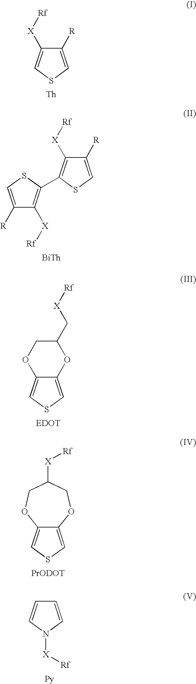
C1([R])=CSC=C1[X][Rf].[Th].C1([R])=CSC(C2=C([X][Rf])C([R])=CS2)=C1[X][Rf].[BiTh].C12=CSC=C1OCC(C[X][Rf])O2.C12=CSC=C1OCC([X][Rf])CO2.[PrODOT].C1=CN([X][Rf])C=C1
